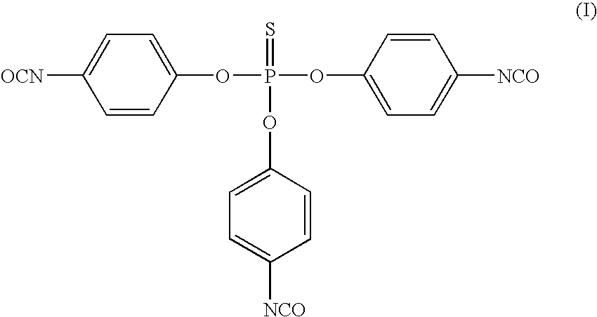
[OCN]C1=CC=C(OP(OC2=CC=C([NCO])C=C2)(OC2=CC=C([NCO])C=C2)=S)C=C1
